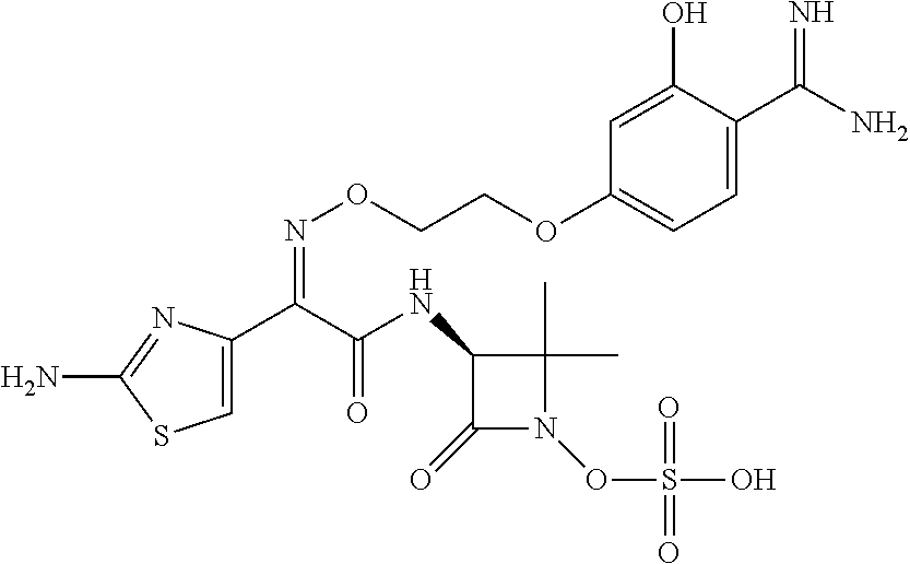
C1=C(C(C(NC2C(=O)N(OS(O)(=O)=O)C2(C)C)=O)=NOCCOC2=CC=C(C(N)=N)C(O)=C2)N=C(N)S1
